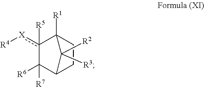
c1([X][R4])([R5])C([R6])([R7])C2CCC1([R1])C2([R2])[R3]
